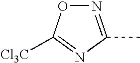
N1=C(C)N=C([Cl3C])O1
